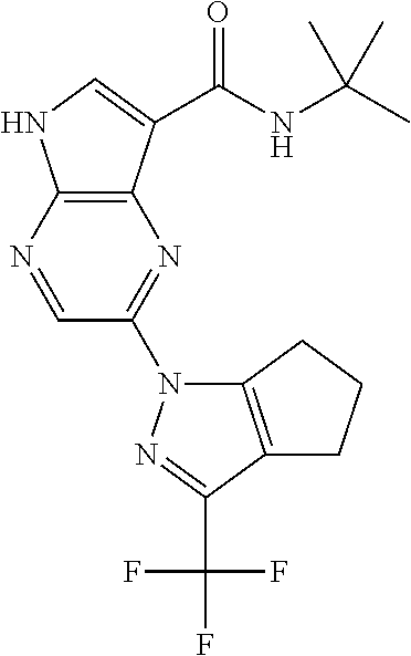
C12=C(C(C(NC(C)(C)C)=O)=CN1)N=C(N1C3=C(C(C(F)(F)F)=N1)CCC3)C=N2
